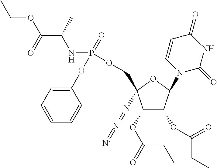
C1(OC(=O)CC)C(OC(CC)=O)C(N2C(=O)NC(=O)C=C2)OC1(COP(OC1=CC=CC=C1)(=O)NC(C(=O)OCC)C)N=[N+]=[N-]
